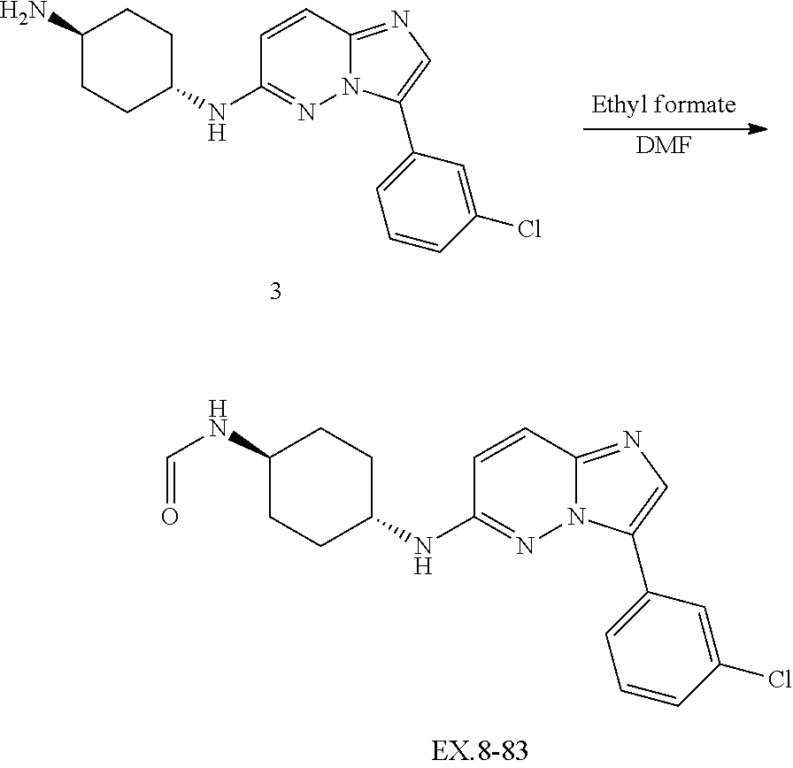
C1=CC2=NC=C(C3=CC=CC(Cl)=C3)N2N=C1NC1CCC(NC=O)CC1.[DMF].C1=CC2=NC=C(C3=CC=CC(Cl)=C3)N2N=C1NC1CCC(N)CC1
